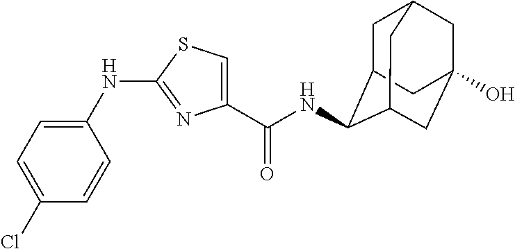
C1=C(NC2=NC(C(NC3C4CC5CC(O)(CC3C5)C4)=O)=CS2)C=CC(Cl)=C1
